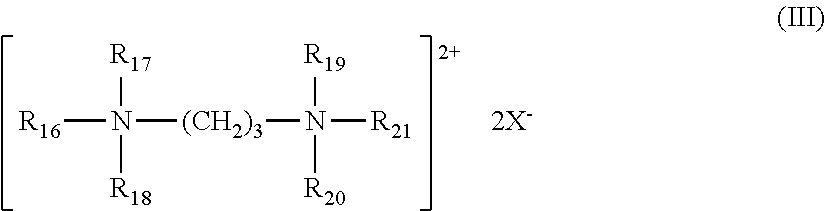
[R16]N([(CH2)3]N([R20])([R21])[R19])([R17])[R18].[2X-]
